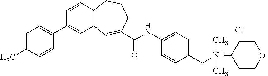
C1=C(C)C=CC(C2=CC3=C(C=C2)CCCC(C(NC2=CC=C(C[N+](C4CCOCC4)(C)C)C=C2)=O)=C3)=C1.[Cl-]
